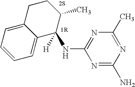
[H]C1(NC2=NC(C)=NC(N)=N2)C2=CC=CC=C2CCC1C
